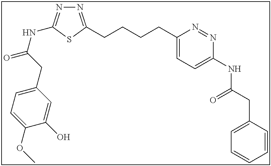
N1=C(CCCCC2=CC=C(NC(CC3=CC=CC=C3)=O)N=N2)SC(NC(=O)CC2=CC=C(OC)C(O)=C2)=N1
